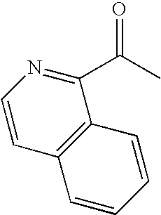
C1=CC2=C(C(C(C)=O)=N1)C=CC=C2
